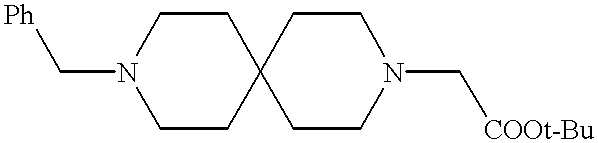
C12(CCN(C[COOt-Bu])CC1)CCN(C[Ph])CC2
